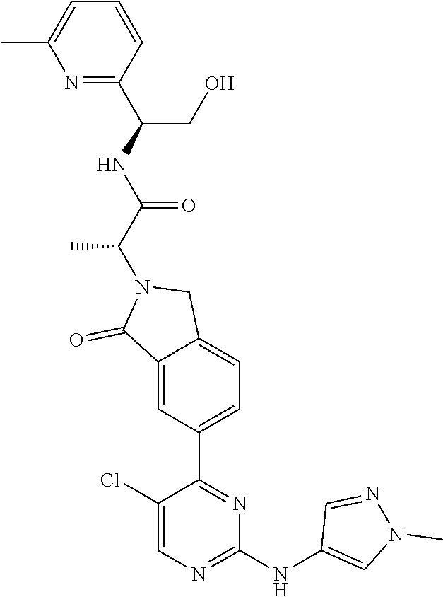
N1=C(C(NC(C(N2C(=O)C3=CC(C4=NC(NC5=CN(C)N=C5)=NC=C4Cl)=CC=C3C2)C)=O)CO)C=CC=C1C
